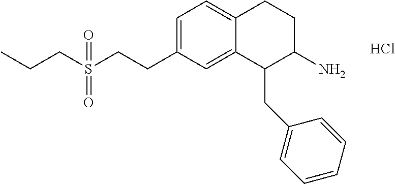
C1=C(CCS(CCC)(=O)=O)C=C2C(=C1)CCC(N)C2CC1=CC=CC=C1.Cl
